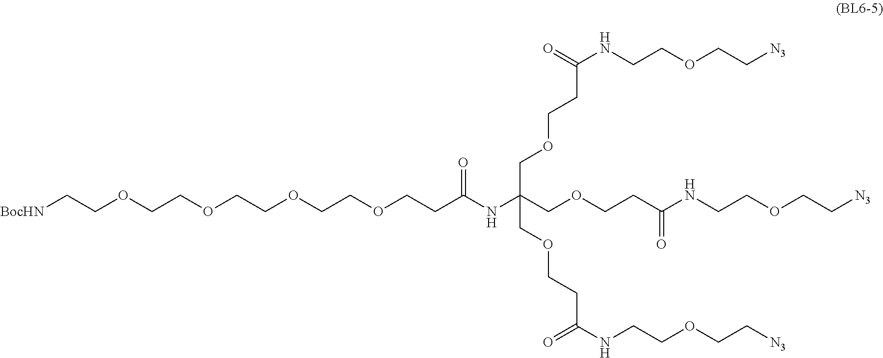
[BocHN]CCOCCOCCOCCOCCC(NC(COCCC(NCCOCC[N3])=O)(COCCC(NCCOCC[N3])=O)COCCC(NCCOCC[N3])=O)=O
